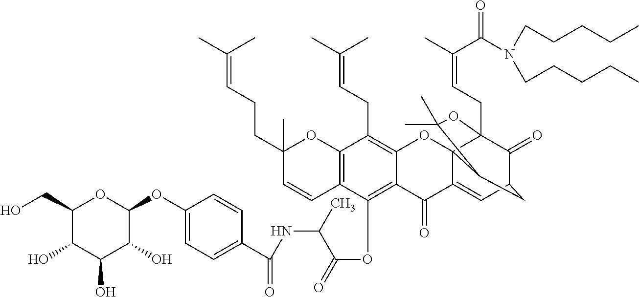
C1(O)C(CO)OC(OC2=CC=C(C(=O)NC(C(OC3=C4C(=C(CC=C(C)C)C5=C3C=CC(C)(CCC=C(C)C)O5)OC35C(=CC6C(=O)C3(CC=C(C)C(=O)N(CCCCC)CCCCC)OC(C)(C)C5C6)C4=O)=O)C)C=C2)C(O)C1O
